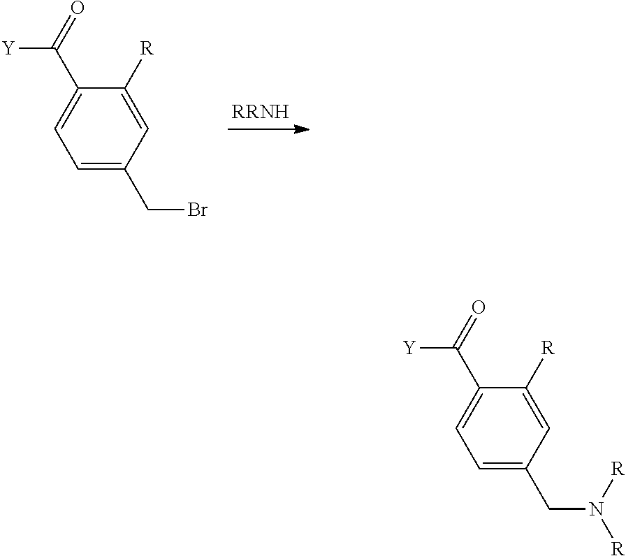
C1=C(CBr)C=C([R])C(C([Y])=O)=C1.C1=C(CN([R])[R])C=C([R])C(C([Y])=O)=C1
